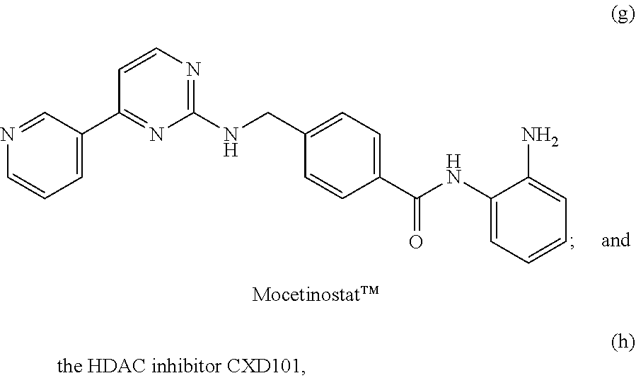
C1=CC=C(C2=NC(NCC3=CC=C(C(=O)NC4=CC=CC=C4N)C=C3)=NC=C2)C=N1
